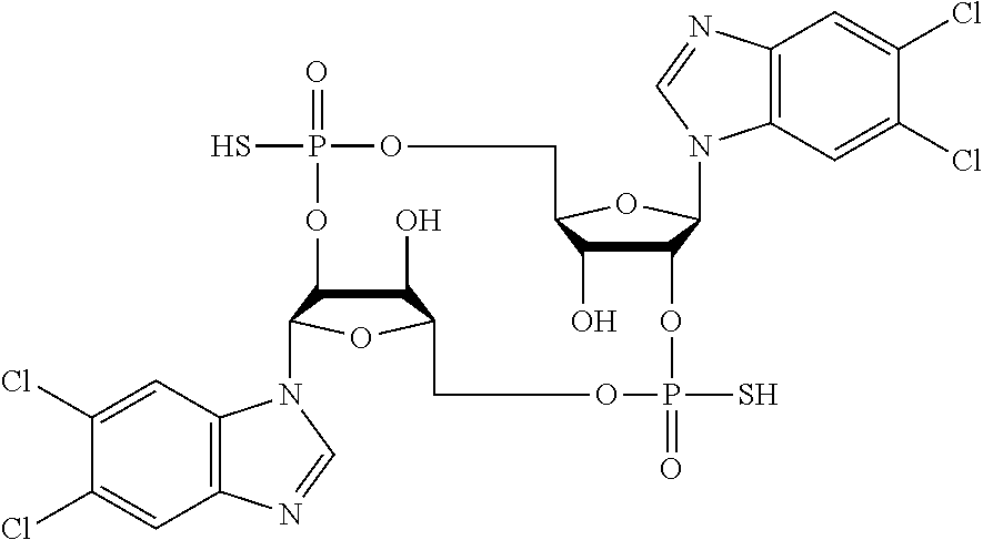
C1(O)C2C(N3C4=C(C=C(Cl)C(Cl)=C4)N=C3)OC1COP(=O)(S)OC1C(O)C(OC1N1C3=C(C=C(Cl)C(Cl)=C3)N=C1)COP(=O)(S)O2
